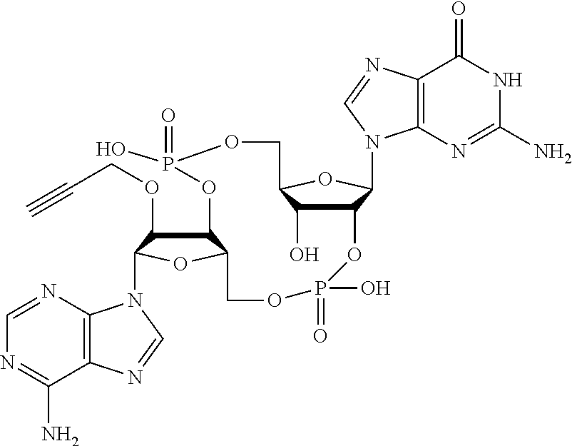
C12C(O)C(OC1N1C3=C(C(=O)NC(N)=N3)N=C1)COP(=O)(O)OC1C(OCC#C)C(N3C4=C(C(N)=NC=N4)N=C3)OC1COP(=O)(O)O2
